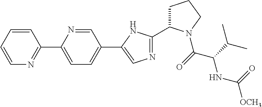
C1=CC=CC(C2=CC=C(C3=CN=C(C4CCCN4C(C(C(C)C)NC(=O)[OCH3])=O)N3)C=N2)=N1
